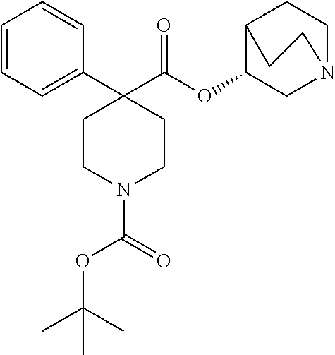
C1=CC=C(C2(C(OC3CN4CCC3CC4)=O)CCN(C(=O)OC(C)(C)C)CC2)C=C1
